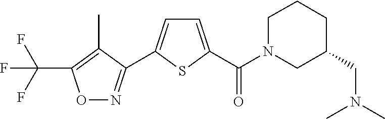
C(F)(F)(F)C1=C(C)C(C2=CC=C(C(N3CC(CN(C)C)CCC3)=O)S2)=NO1
